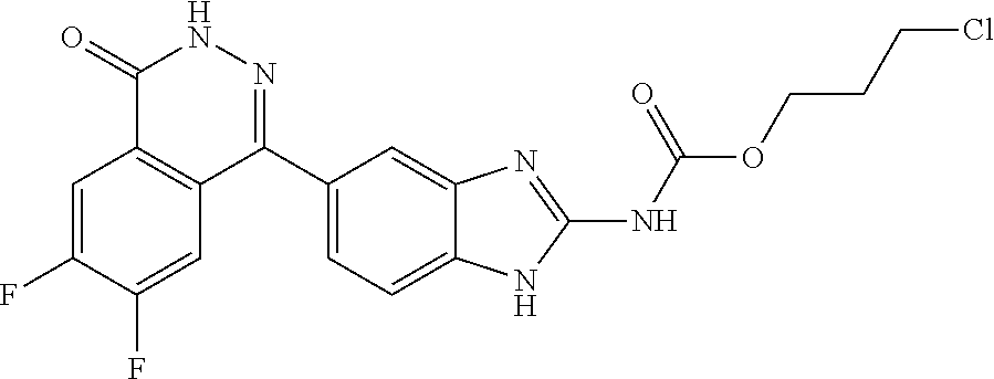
O(C(=O)NC1=NC2=CC(C3=NNC(=O)C4=C3C=C(F)C(F)=C4)=CC=C2N1)CCCCl
